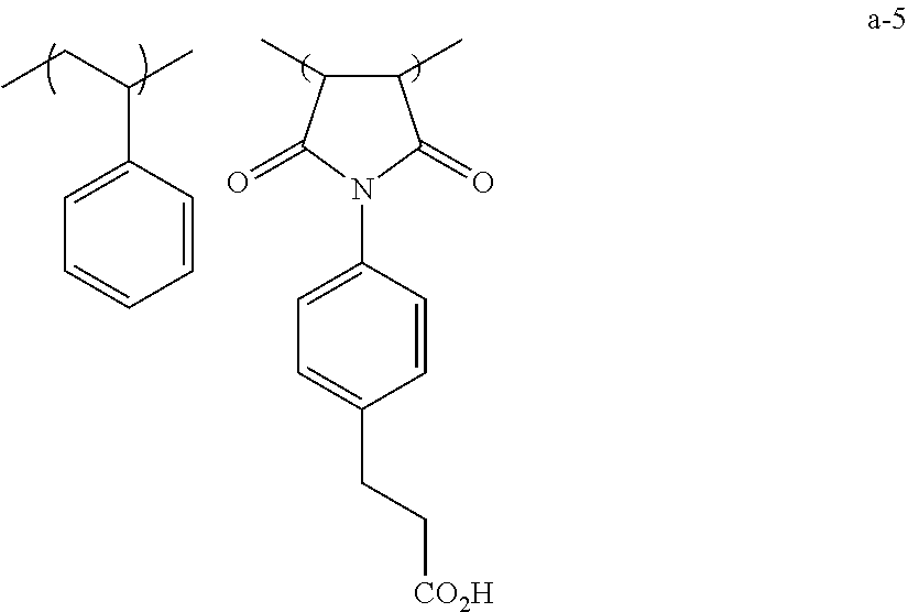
CCC(C)C1=CC=CC=C1.C1(C)C(C)C(=O)N(C2=CC=C(CC[CO2H])C=C2)C1=O
